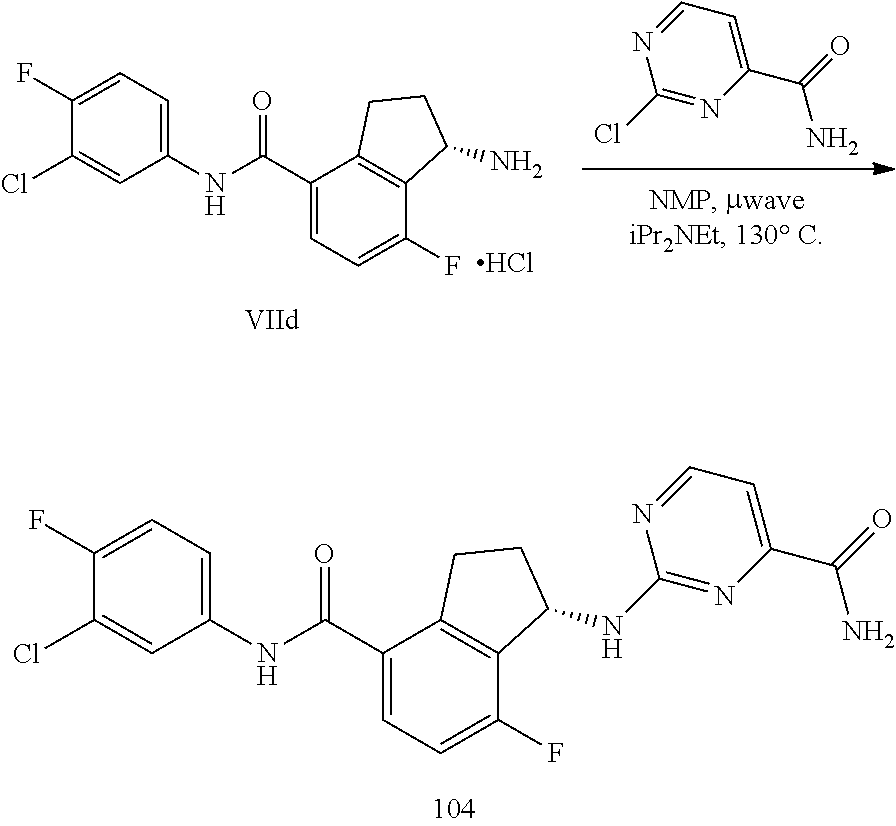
C1(Cl)=CC(NC(C2=CC=C(F)C3=C2CCC3NC2=NC(C(=O)N)=CC=N2)=O)=CC=C1F.N1=CC=C(C(=O)N)N=C1Cl.C1(Cl)=CC(NC(C2=CC=C(F)C3=C2CCC3N)=O)=CC=C1F.Cl
